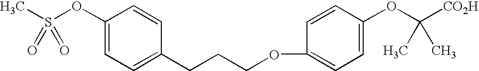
CS(OC1=CC=C(CCCOC2=CC=C(OC([CO2H])(C)C)C=C2)C=C1)(=O)=O
